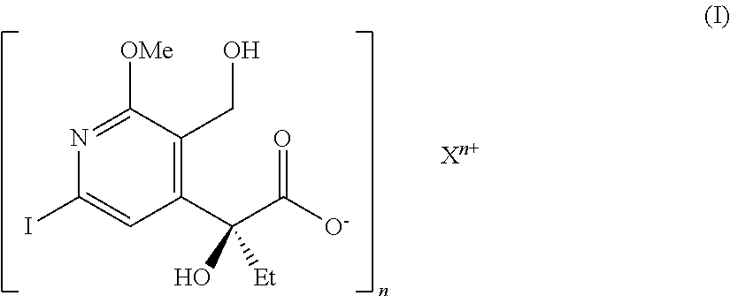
C1(C(C([O-])=O)([Et])O)=C(CO)C([OMe])=NC(I)=C1
